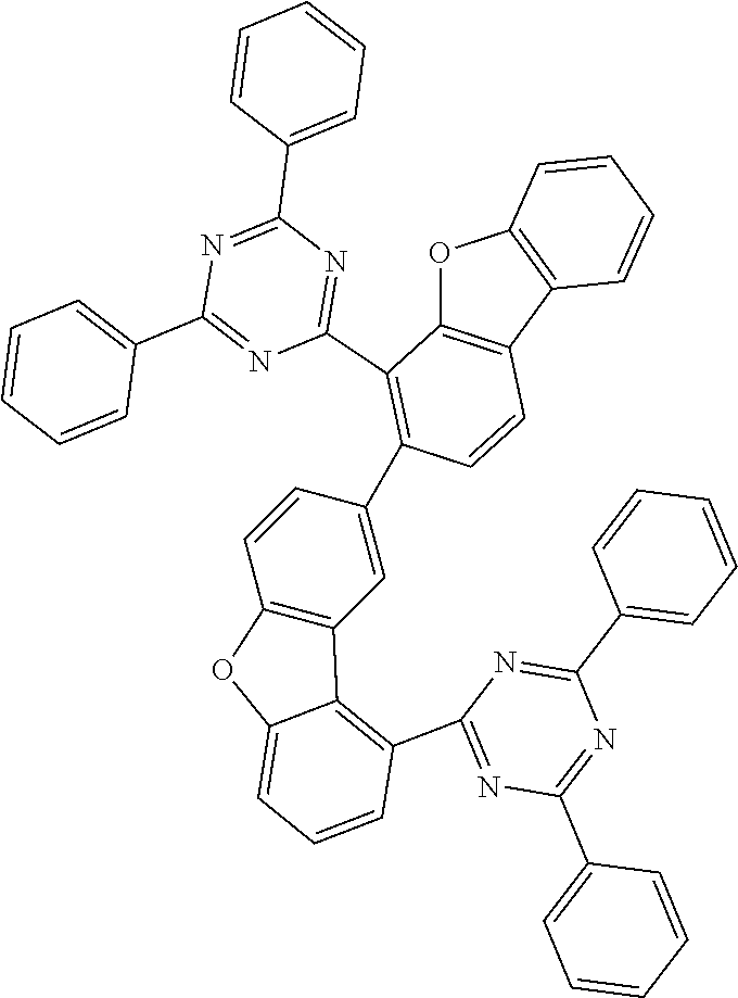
O1C2=C(C3=C1C=CC=C3)C=CC(C1=CC3=C(C=C1)OC1=CC=CC(C4=NC(C5=CC=CC=C5)=NC(C5=CC=CC=C5)=N4)=C31)=C2C1=NC(C2=CC=CC=C2)=NC(C2=CC=CC=C2)=N1
